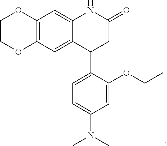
C12=C(C=C3C(=C1)NC(=O)CC3C1=CC=C(N(C)C)C=C1OCC)OCCO2
